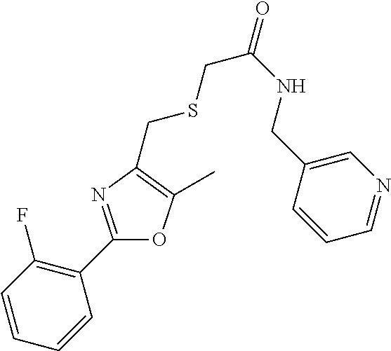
C1=CC=CC(C2=NC(CSCC(=O)NCC3=CN=CC=C3)=C(C)O2)=C1F
